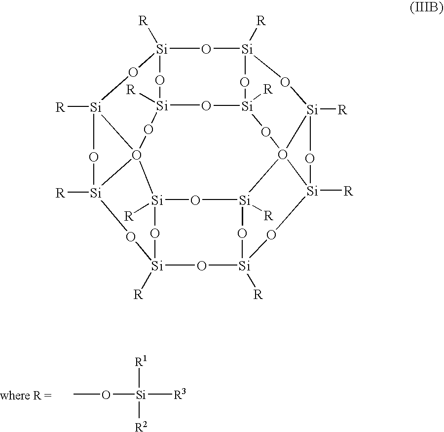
CO[Si]([R3])([R1])[R2].[Si]12([R])O[Si]3([R])O[Si]4([R])O[Si]([R])(O1)OO15[Si]([R])(O2)O[Si]1([R])O[Si]1([R])O[Si]5([R])O[Si]2([R])O[Si]([R])(O1)O[Si]1([R])O2(O4)[Si]([R])(O3)O1
